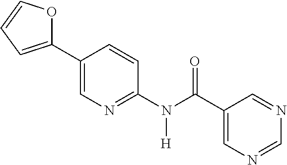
C1(C2=CN=C(N(C(C3=CN=CN=C3)=O)[H])C=C2)=CC=CO1
